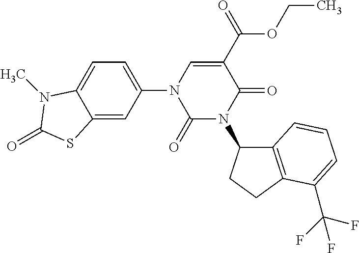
C1(=O)N(C2C3=C(CC2)C(C(F)(F)F)=CC=C3)C(=O)C(C(OCC)=O)=CN1C1=CC=C2C(=C1)SC(=O)N2C
